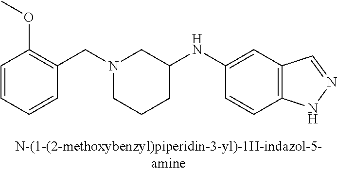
N1(CC2=C(OC)C=CC=C2)CCCC(NC2=CC3=C(C=C2)NN=C3)C1
